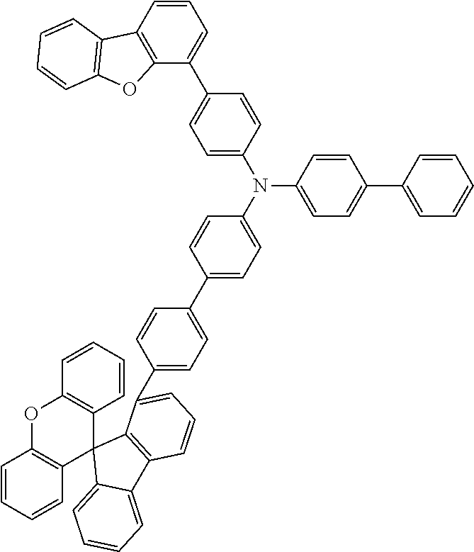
C1=CC=CC2=C1OC1=C(C23C2=CC=CC=C2C2=C3C(C3=CC=C(C4=CC=C(N(C5=CC=C(C6=CC=CC=C6)C=C5)C5=CC=C(C6=CC=CC7=C6OC6=C7C=CC=C6)C=C5)C=C4)C=C3)=CC=C2)C=CC=C1
